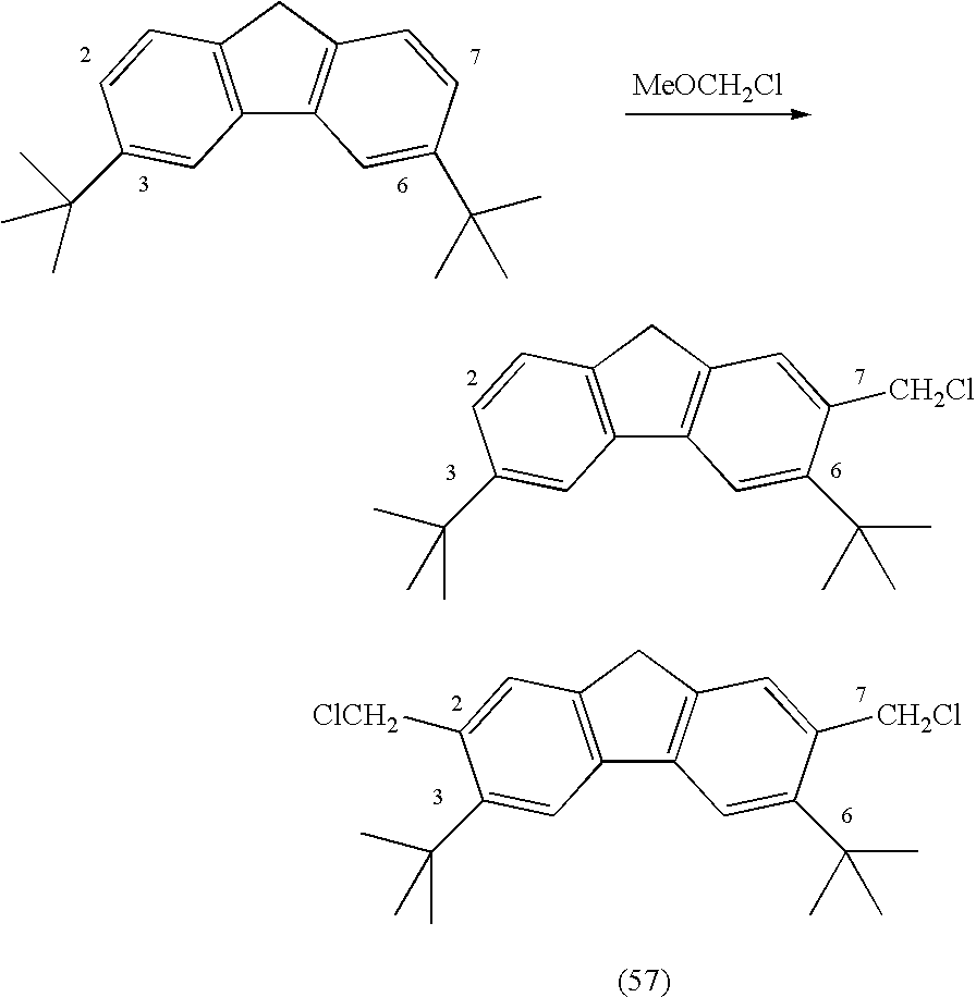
C12=C(CC3=C1C=C(C(C)(C)C)C=C3)C=CC(C(C)(C)C)=C2.[MeOCH2Cl].C12=C(CC3=C1C=C(C(C)(C)C)C([CH2Cl])=C3)C=C([ClCH2])C(C(C)(C)C)=C2.C12=C(CC3=C1C=C(C(C)(C)C)C([CH2Cl])=C3)C=CC(C(C)(C)C)=C2
